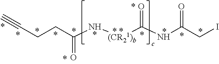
N([(CR21)b]C(=O)NC(CI)=O)C(CCC#C)=O
